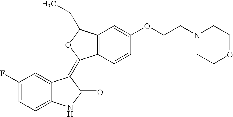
C1=C2C(=CC=C1F)NC(=O)C2=C1C2=C(C=C(OCCN3CCOCC3)C=C2)C(CC)O1
